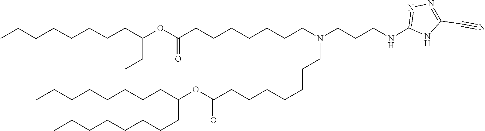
C(CCCCC(CCCCCCCC)OC(=O)CCCCCCCN(CCCNC1=NN=C(C#N)N1)CCCCCCCC(OC(CCCCCCCC)CC)=O)CCC
